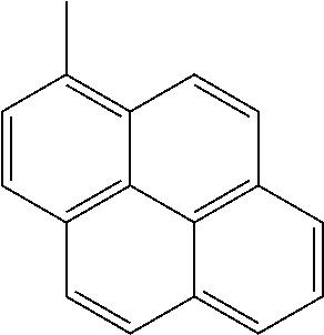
C12=C3C=CC(C)=C1C=CC1=C2C(=CC=C1)C=C3
